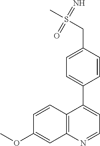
C12=C(N=CC=C1C1=CC=C(CS(C)(=N)=O)C=C1)C=C(OC)C=C2
